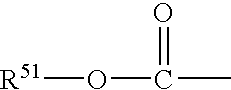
O(C(C)=O)[R51]
